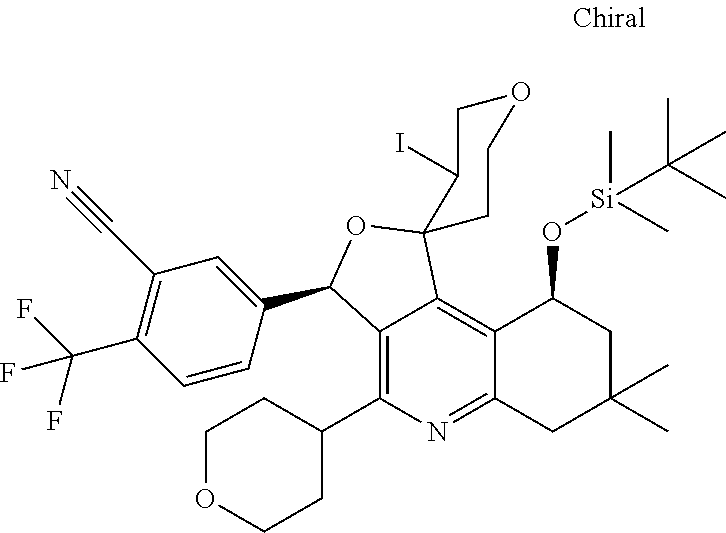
C12=C(C3CCOCC3)N=C3C(=C1C1(OC2C2=CC(C#N)=C(C(F)(F)F)C=C2)CCOCC1I)C(O[Si](C)(C(C)(C)C)C)CC(C)(C)C3
